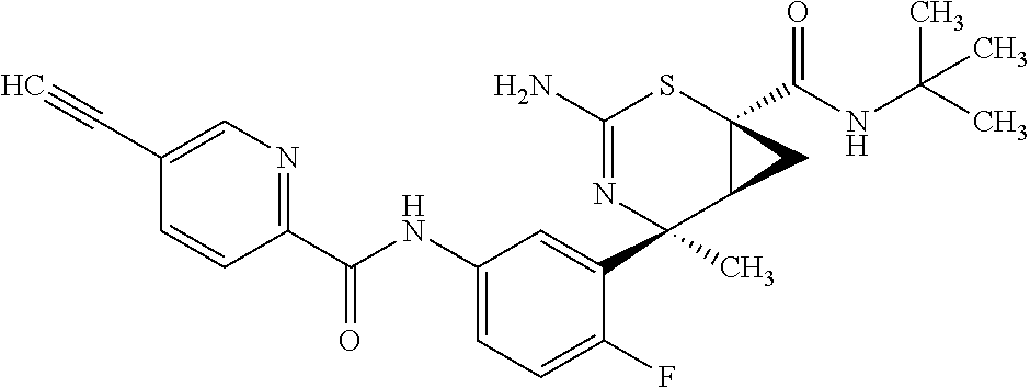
C1=CC(C(NC2=CC=C(F)C(C3(C)C4C(C(NC(C)(C)C)=O)(SC(N)=N3)C4)=C2)=O)=NC=C1C#C
